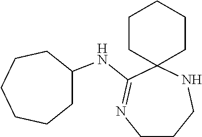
C1CCNC2(C(NC3CCCCCC3)=N1)CCCCC2
